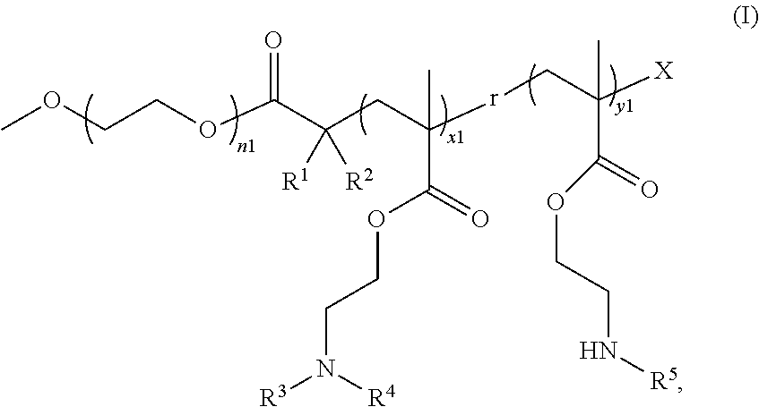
COCCOC(C(CC([r]CC([X])(C(=O)OCCN[R5])C)(C(=O)OCCN([R3])[R4])C)([R1])[R2])=O
